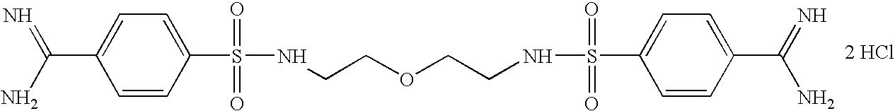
C(C1=CC=C(S(=O)(=O)NCCOCCNS(=O)(=O)C2=CC=C(C(=N)N)C=C2)C=C1)(N)=N.[2 HCl]
